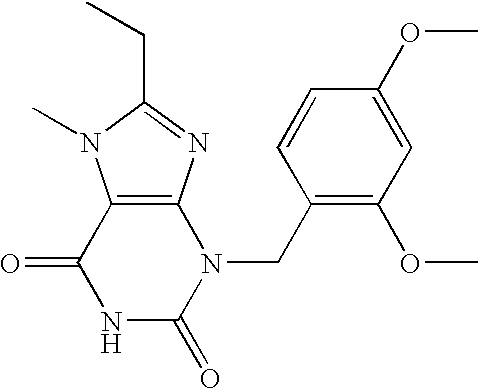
C12=C(N=C(CC)N1C)N(CC1=C(OC)C=C(OC)C=C1)C(=O)NC2=O
